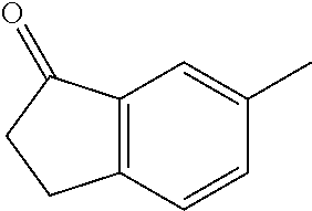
C12=C(C=CC(C)=C1)CCC2=O
